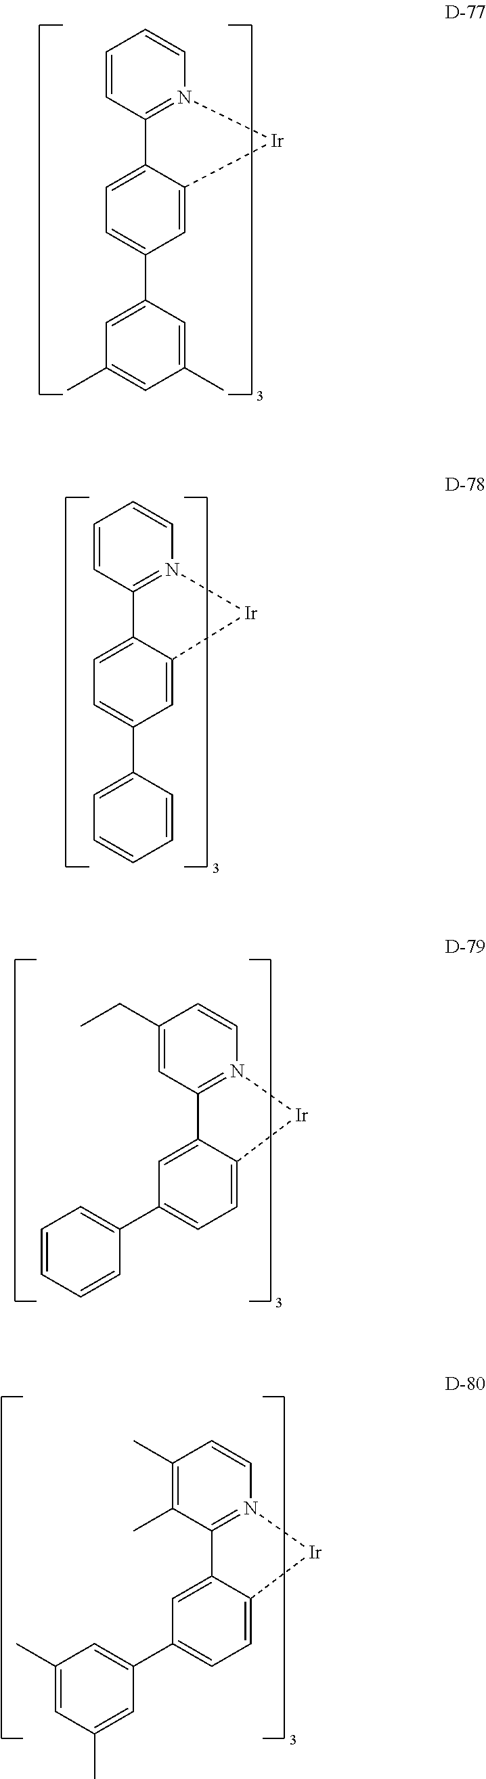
C1=CN2=C(C=C1)C1=CC=C(C3=CC(C)=CC(C)=C3)C=C1[Ir]2.C1=CN2=C(C=C1)C1=CC=C(C3=CC=CC=C3)C=C1[Ir]2.C1=CN2=C(C=C1CC)C1=CC(C3=CC=CC=C3)=CC=C1[Ir]2.C1=CN2=C(C(C)=C1C)C1=CC(C3=CC(C)=CC(C)=C3)=CC=C1[Ir]2
